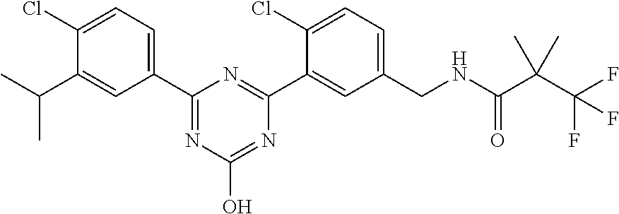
C1(C2=NC(O)=NC(C3=CC(CNC(C(C(F)(F)F)(C)C)=O)=CC=C3Cl)=N2)=CC=C(Cl)C(C(C)C)=C1
